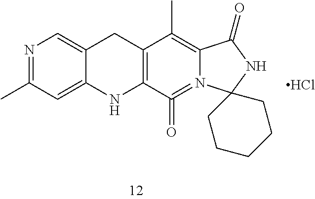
C12=C(C(=O)=N3C(=C1C)C(=O)NC31CCCCC1)NC1=CC(C)=NC=C1C2.Cl
